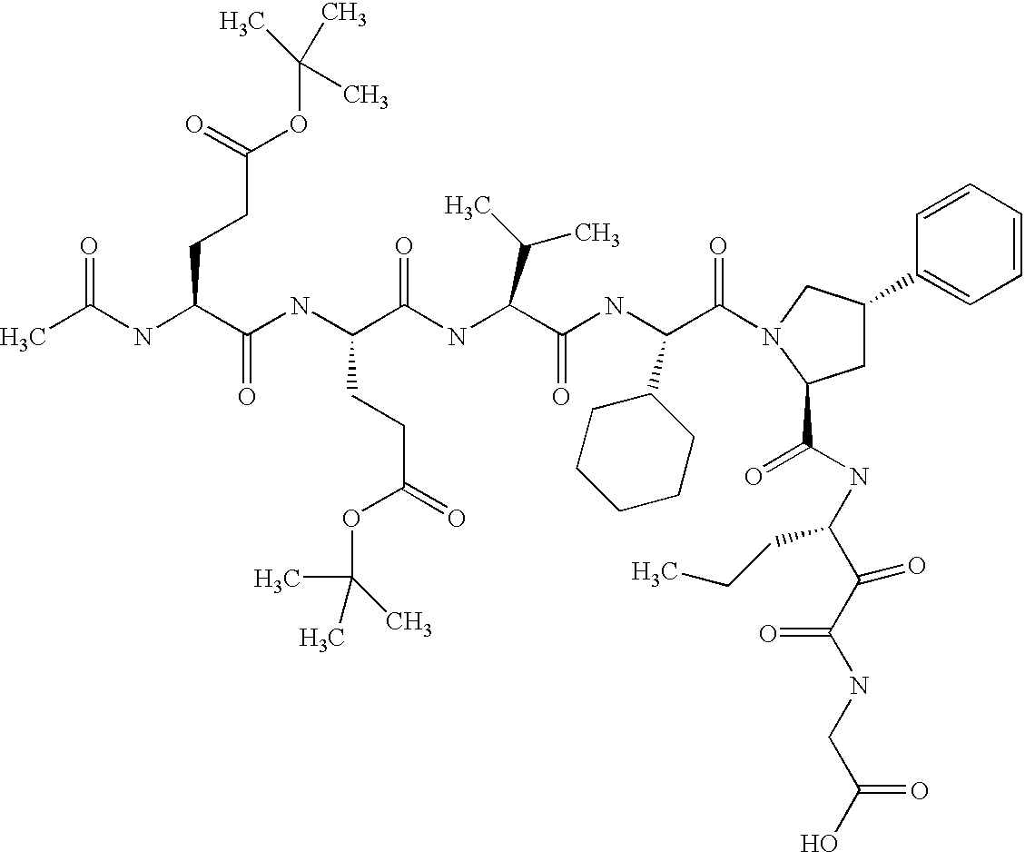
CC(NC(C(=O)NC(CCC(OC(C)(C)C)=O)C(=O)NC(C(=O)NC(C1CCCCC1)C(=O)N1CC(C2=CC=CC=C2)CC1C(=O)NC(CCC)C(=O)C(=O)NCC(=O)O)C(C)C)CCC(=O)OC(C)(C)C)=O
